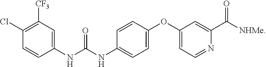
C1=CC(NC(NC2=CC=C(OC3=CC=NC(C([NHMe])=O)=C3)C=C2)=O)=CC([CF3])=C1Cl
